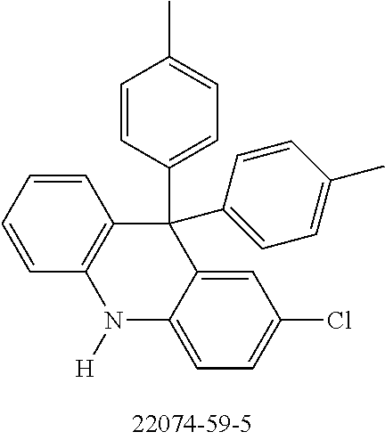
C1=CC=CC2=C1C(C1=CC=C(C)C=C1)(C1=CC=C(C)C=C1)C1=CC(Cl)=CC=C1N2[H]
